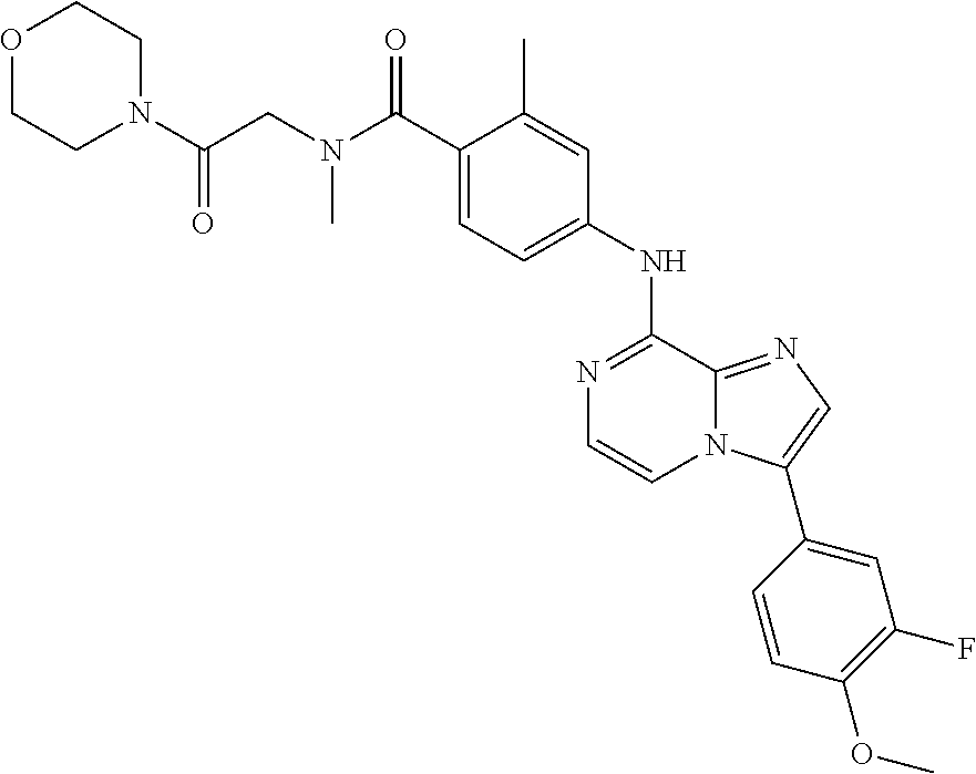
C(C1=CC=C(NC2=NC=CN3C2=NC=C3C2=CC(F)=C(OC)C=C2)C=C1C)(N(CC(N1CCOCC1)=O)C)=O
